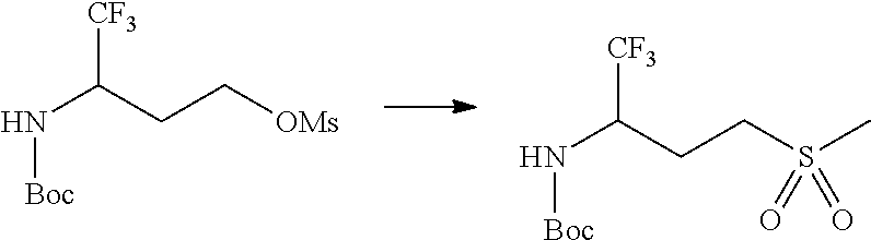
N(C(CC[OMs])[CF3])[Boc].N(C(CCS(C)(=O)=O)[CF3])[Boc]
